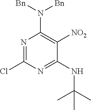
N1=C(Cl)N=C(NC(C)(C)C)C([NO2])=C1N([Bn])[Bn]
